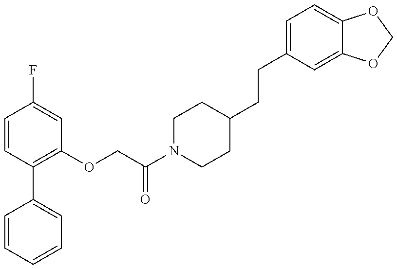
C1=CC=CC=C1C1=C(OCC(N2CCC(CCC3=CC=C4C(=C3)OCO4)CC2)=O)C=C(F)C=C1
